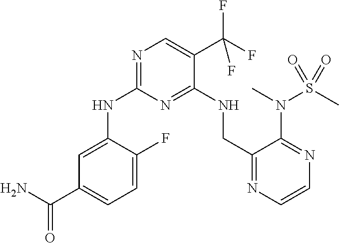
N1=C(NC2=CC(C(N)=O)=CC=C2F)N=C(NCC2=NC=CN=C2N(C)S(C)(=O)=O)C(C(F)(F)F)=C1
